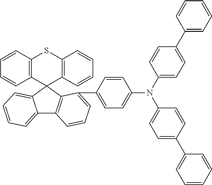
C1=CC2=C(C=C1)C1(C3=C(S2)C=CC=C3)C2=CC=CC=C2C2=C1C(C1=CC=C(N(C3=CC=C(C4=CC=CC=C4)C=C3)C3=CC=C(C4=CC=CC=C4)C=C3)C=C1)=CC=C2
